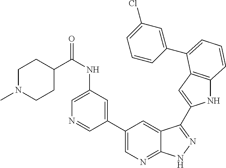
C1(C2=CN=C3C(=C2)C(C2=CC4=C(N2)C=CC=C4C2=CC(Cl)=CC=C2)=NN3)=CC(NC(=O)C2CCN(C)CC2)=CN=C1
